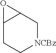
C12CC[NCBz]CC1O2
